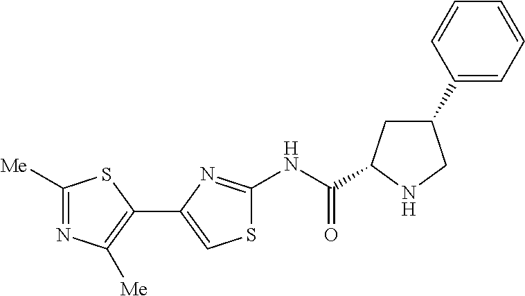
N(C(=O)C1CC(C2=CC=CC=C2)CN1)C1=NC(C2=C([Me])N=C([Me])S2)=CS1
